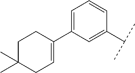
C1=C(C(C)C)C=CC=C1C1=CCC(C)(C)CC1
